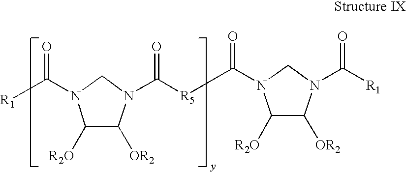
C1([R2O])C([OR2])N(C([R5]C(N2C([R2O])C([OR2])N(C([R1])=O)C2)=O)=O)CN1C([R1])=O
